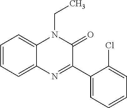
C1=CC=C2C(=C1)N(CC)C(=O)C(C1=CC=CC=C1Cl)=N2
